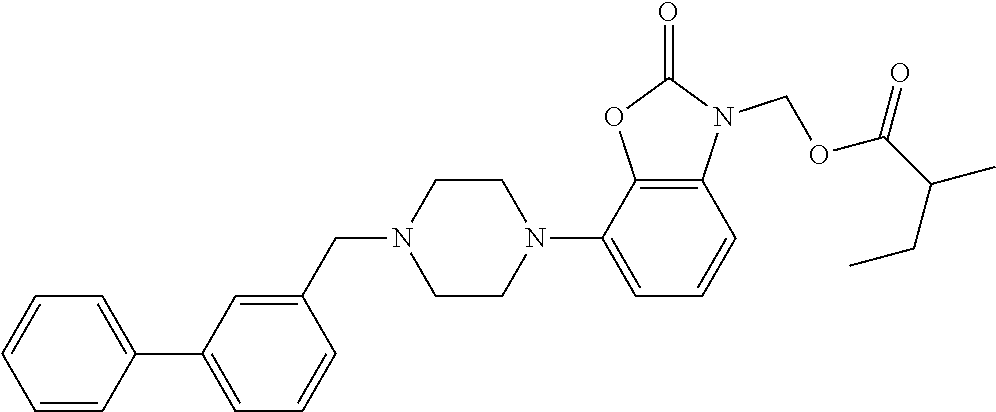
C1=CC=CC(C2=CC=CC(CN3CCN(C4=CC=CC5=C4OC(=O)N5COC(C(C)CC)=O)CC3)=C2)=C1
